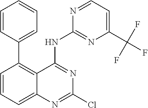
C1=CC=CC=C1C1=C2C(=CC=C1)N=C(Cl)N=C2NC1=NC(C(F)(F)F)=CC=N1
